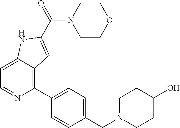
C1=C2C(=C(C3=CC=C(CN4CCC(O)CC4)C=C3)N=C1)C=C(C(N1CCOCC1)=O)N2
